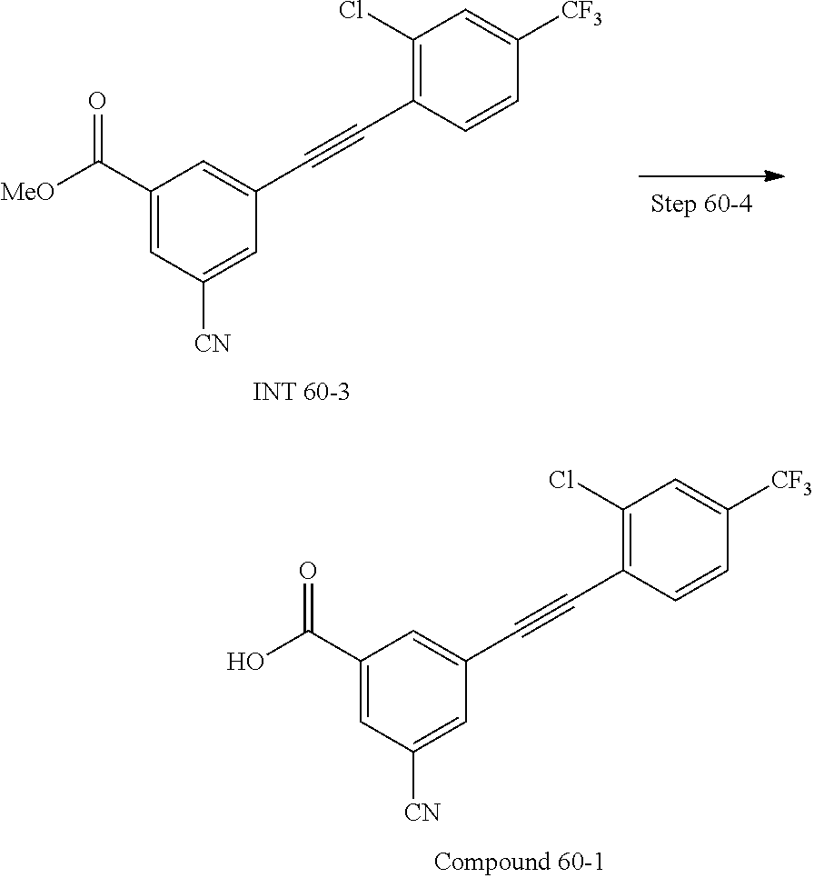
C1([CN])=CC(C#CC2=C(Cl)C=C([CF3])C=C2)=CC(C(O)=O)=C1.C1([CN])=CC(C#CC2=C(Cl)C=C([CF3])C=C2)=CC(C([MeO])=O)=C1
